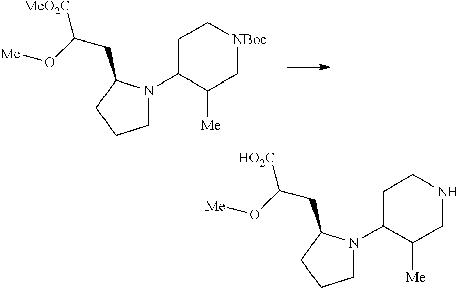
C1N(C2C([Me])C[NBoc]CC2)C(CC([MeO2C])O[Me])CC1.C1N(C2C([Me])CNCC2)C(CC([HO2C])O[Me])CC1
